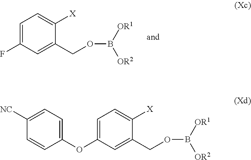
C1=C(F)C=C(COB([OR1])[OR2])C([X])=C1.C1=C(OC2=CC=C([NC])C=C2)C=C(COB([OR1])[OR2])C([X])=C1
